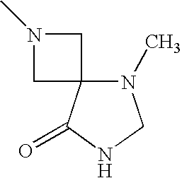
N1(C)C2(C(=O)NC1)CN(C)C2
